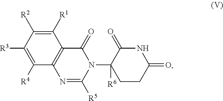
C1([R1])=C([R2])C([R3])=C([R4])C2=C1C(=O)N(C1([R6])CCC(=O)NC1=O)C([R5])=N2
